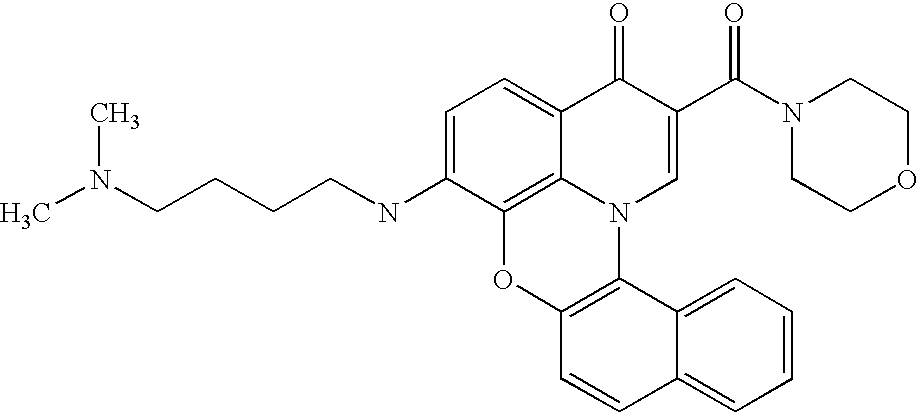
C1=C(NCCCCN(C)C)C2=C3C(=C1)C(=O)C(C(N1CCOCC1)=O)=CN3C1=C(O2)C=CC2=CC=CC=C12
